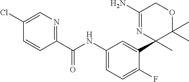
C1(NC(=O)C2=NC=C(Cl)C=C2)=CC=C(F)C(C2(C)C(C)(C)OCC(N)=N2)=C1
